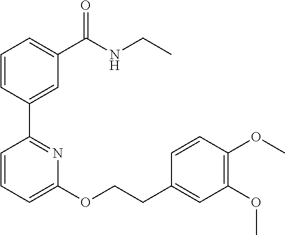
C1=CC(C2=NC(OCCC3=CC(OC)=C(OC)C=C3)=CC=C2)=CC(C(NCC)=O)=C1
